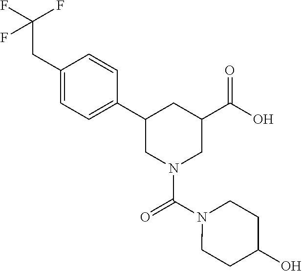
C1(CC(F)(F)F)=CC=C(C2CN(C(=O)N3CCC(O)CC3)CC(C(=O)O)C2)C=C1
